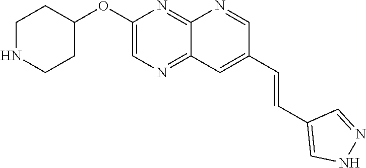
C1NCCC(OC2=CN=C3C(=N2)N=CC(C=CC2=CNN=C2)=C3)C1
